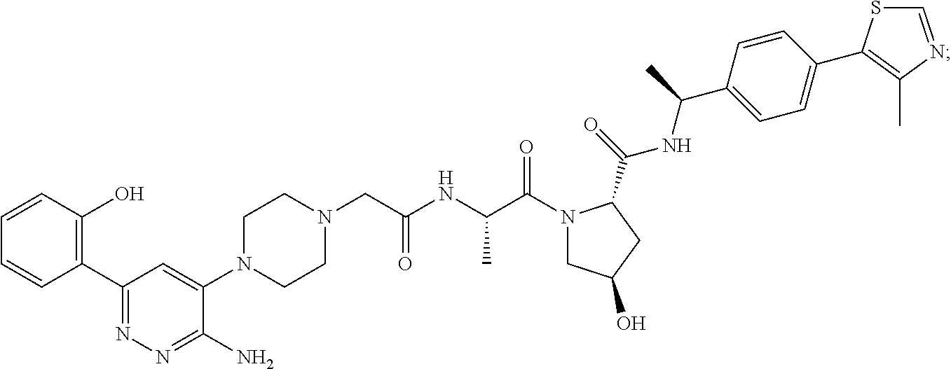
N1(CC(NC(C(N2CC(O)CC2C(=O)NC(C2=CC=C(C3=C(C)N=CS3)C=C2)C)=O)C)=O)CCN(C2=CC(C3=C(O)C=CC=C3)=NN=C2N)CC1
